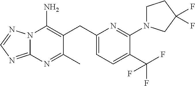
N12C(=NC=N1)N=C(C)C(CC1=CC=C(C(F)(F)F)C(N3CCC(F)(F)C3)=N1)=C2N
